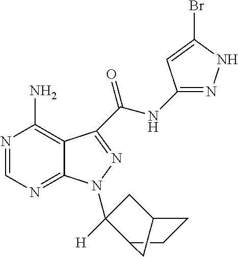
N1=CN=C2C(=C1N)C(C(NC1=NNC(Br)=C1)=O)=NN2C1([H])CC2CCC1C2
